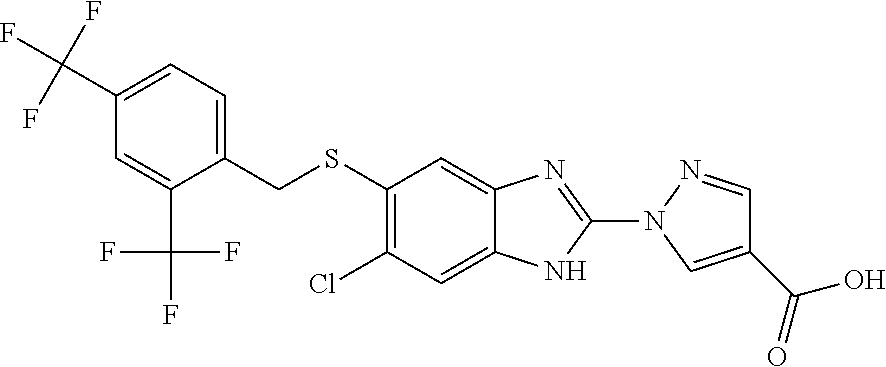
C1(SCC2=CC=C(C(F)(F)F)C=C2C(F)(F)F)=C(Cl)C=C2C(=C1)N=C(N1N=CC(C(O)=O)=C1)N2
